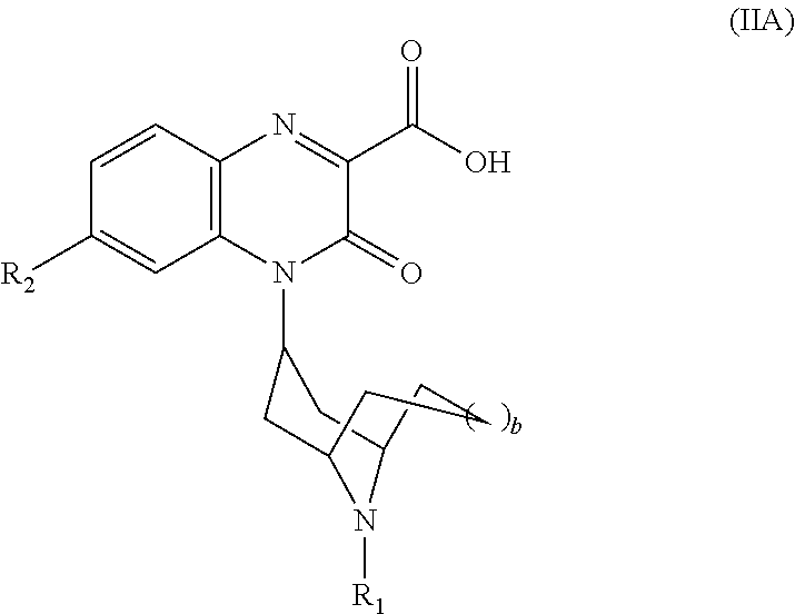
C1=CC2=C(C=C1[R2])N(C1CC3N([R1])C(C1)CCC3)C(=O)C(C(O)=O)=N2
